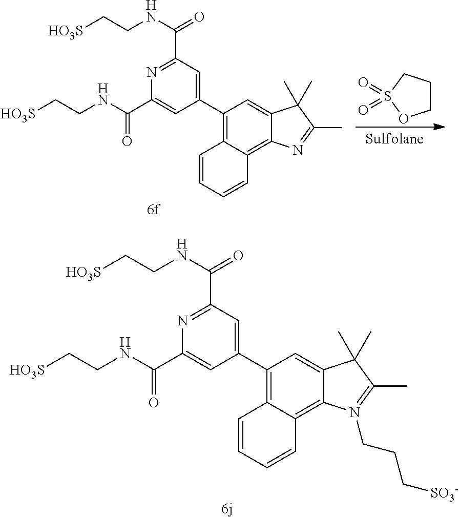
[HO3S]CCNC(=O)C1=NC(C(NCC[HO3S])=O)=CC(C2=C3C(=C4C(=C2)C(C)(C)C(C)=N4)C=CC=C3)=C1.C1CCS(=O)(=O)O1.[HO3S]CCNC(=O)C1=NC(C(NCC[HO3S])=O)=CC(C2=C3C(=C4C(=C2)C(C)(C)C(C)=N4CCC[SO3-])C=CC=C3)=C1
